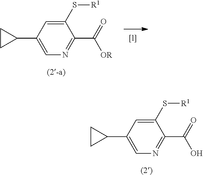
C1(S[R1])=CC(C2CC2)=CN=C1C(=O)O.C1(S[R1])=CC(C2CC2)=CN=C1C(=O)[OR]
